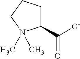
C1(C([O-])=O)CCCN1(C)C
